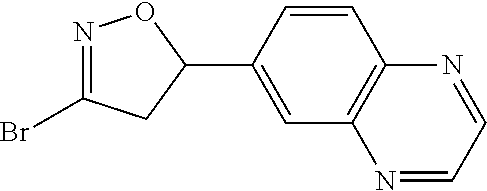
N1=C(Br)CC(C2=CC3=C(C=C2)N=CC=N3)O1
